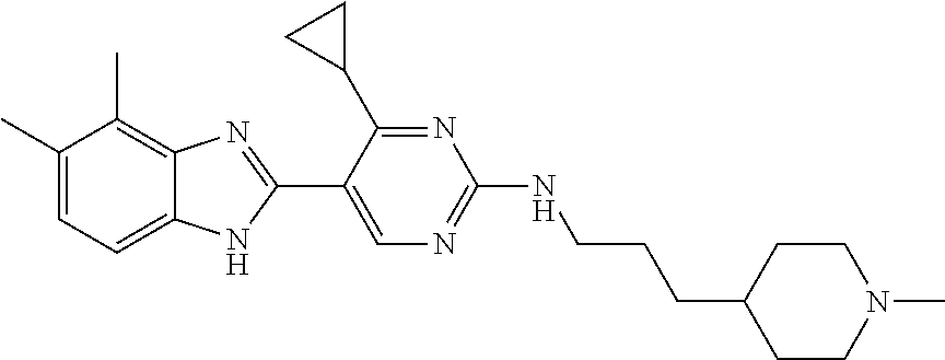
C1(C)=C2C(=CC=C1C)NC(C1=CN=C(NCCCC3CCN(C)CC3)N=C1C1CC1)=N2
